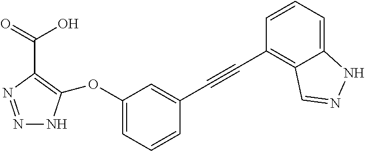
N1=NC(C(O)=O)=C(OC2=CC=CC(C#CC3=C4C(=CC=C3)NN=C4)=C2)N1
